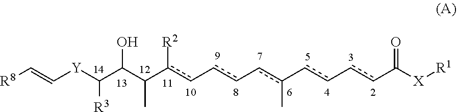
C(=C[Y]C(C(C(c(c-cc-cc(-cc-ccC([X][R1])=O)C)[R2])C)O)[R3])[R8]
